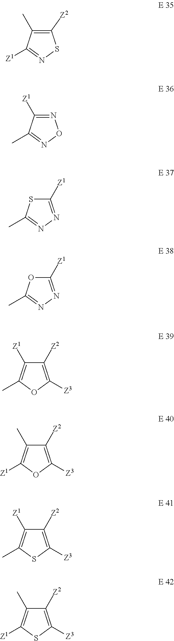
C1([Z2])=C(C)C([Z1])=NS1.N1=C([Z1])C(C)=NO1.C1([Z1])=NN=C(C)S1.C1([Z1])=NN=C(C)O1.C1([Z2])=C([Z3])OC(C)=C1[Z1].C1([Z2])=C([Z3])OC([Z1])=C1C.C1([Z2])=C([Z3])SC(C)=C1[Z1].C1([Z2])=C([Z3])SC([Z1])=C1C
